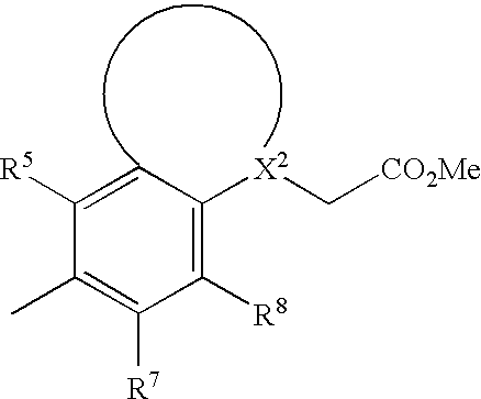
CC1=C([R7])C([R8])=C([X2]C[CO2Me])C=C1[R5]
